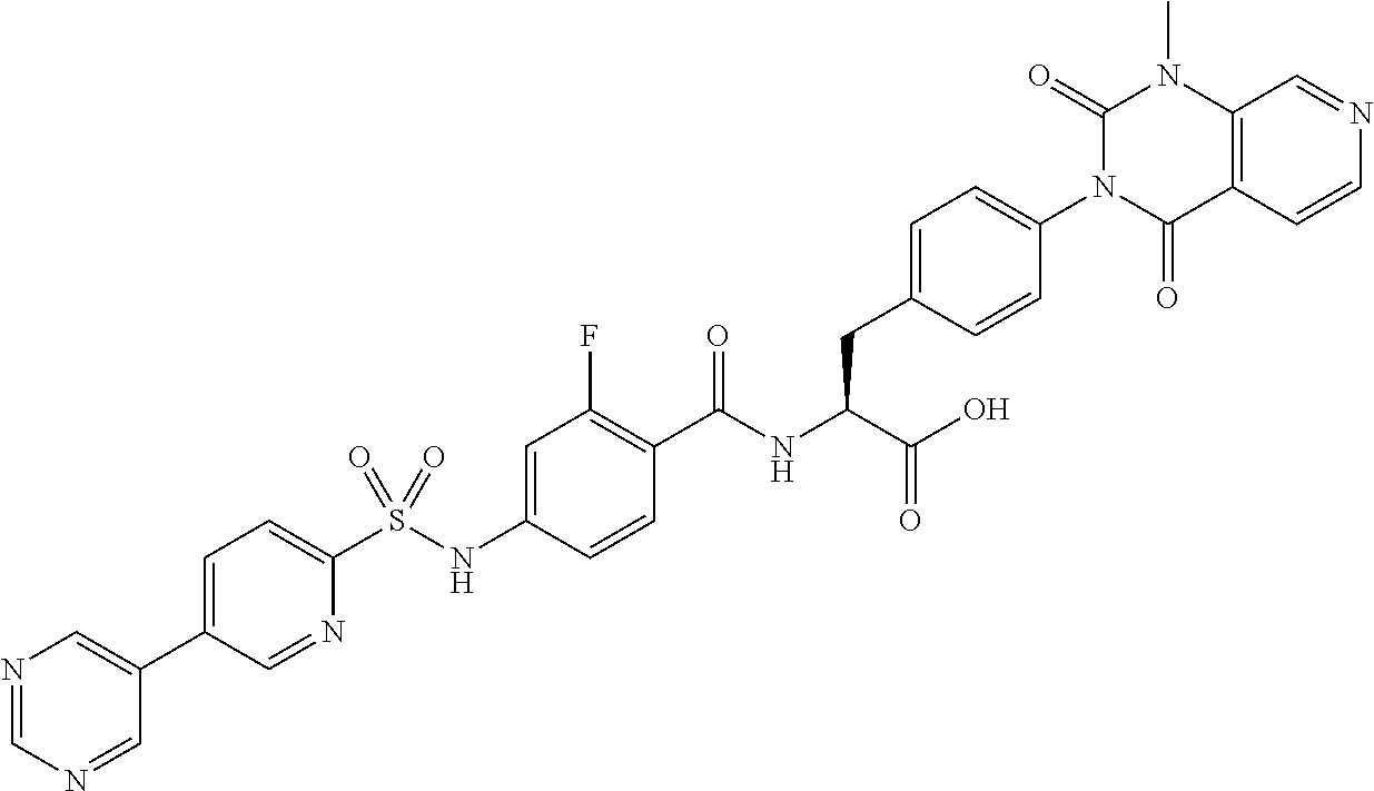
C12=C(C=CN=C1)C(=O)N(C1=CC=C(CC(C(=O)O)NC(=O)C3=C(F)C=C(NS(C4=CC=C(C5=CN=CN=C5)C=N4)(=O)=O)C=C3)C=C1)C(=O)N2C
